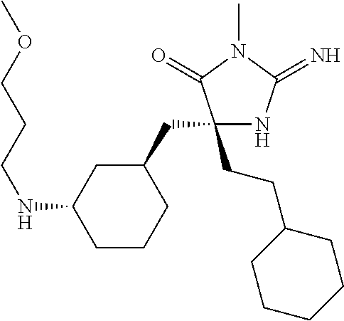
C1(CC2CC(NCCCOC)CCC2)(CCC2CCCCC2)NC(=N)N(C)C1=O
